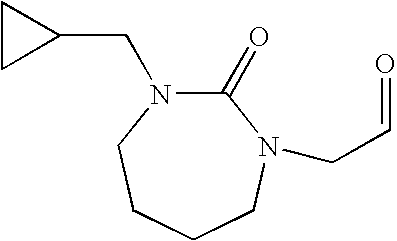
C1(=O)N(CC2CC2)CCCCN1CC=O
